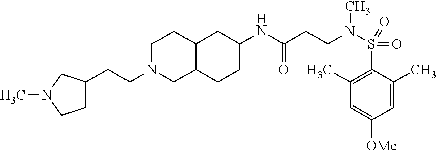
C12C(CCC(NC(CCN(S(C3=C(C)C=C([OMe])C=C3C)(=O)=O)C)=O)C1)CN(CCC1CCN(C)C1)CC2
